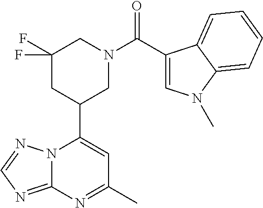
N12C(=NC=N1)N=C(C)C=C2C1CN(C(=O)C2=CN(C)C3=CC=CC=C23)CC(F)(F)C1
